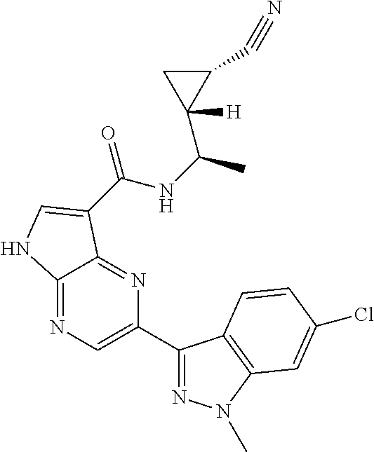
C12=NC=C(C3=NN(C)C4=C3C=CC(Cl)=C4)N=C1C(C(NC(C)C1([H])C(C#N)C1)=O)=CN2
